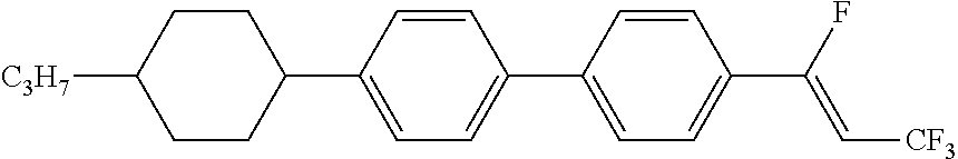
C1CC(C2=CC=C(C3=CC=C(C(F)=C[CF3])C=C3)C=C2)CCC1[C3H7]
